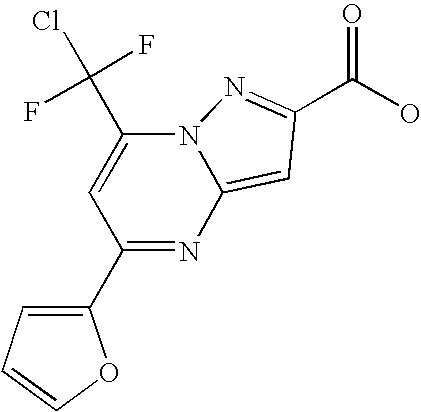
C1(C2=CC=CO2)=NC2=CC(C(O)=O)=NN2C(C(Cl)(F)F)=C1
